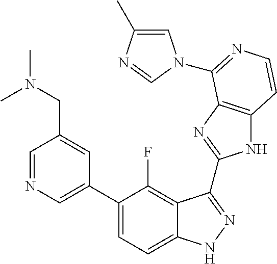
C1=C(C2=CC=C3C(=C2F)C(C2=NC4=C(N2)C=CN=C4N2C=C(C)N=C2)=NN3)C=C(CN(C)C)C=N1
